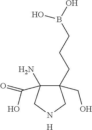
C1(CO)(CCCB(O)O)C(C(O)=O)(N)CNC1.[H]
